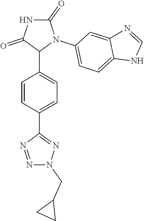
C1=CC(C2=NN(CC3CC3)N=N2)=CC=C1C1N(C2=CC=C3C(=C2)N=CN3)C(=O)NC1=O
